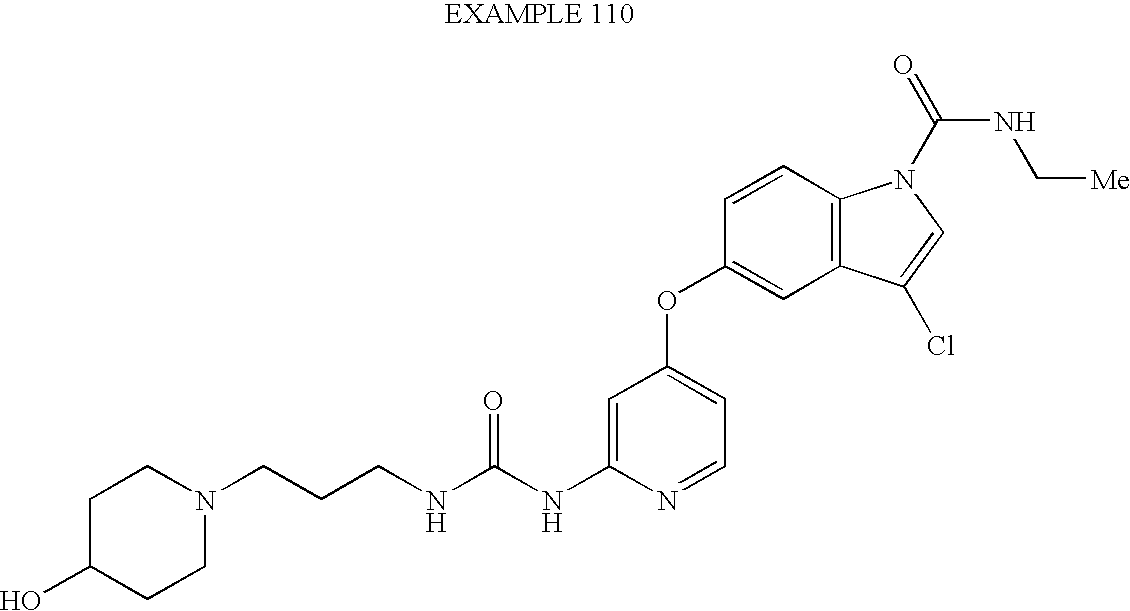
C1=C(NC(NCCCN2CCC(O)CC2)=O)N=CC=C1OC1=CC2=C(C=C1)N(C(=O)NC[Me])C=C2Cl
